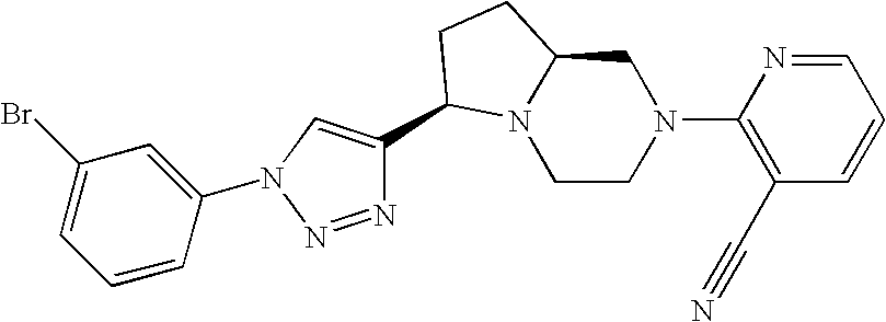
C1CN(C2=C(C#N)C=CC=N2)CC2N1C(C1=CN(C3=CC(Br)=CC=C3)N=N1)CC2
